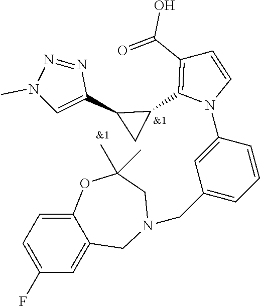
C(C1=CC=CC(N2C=CC(C(=O)O)=C2C2C(C3=CN(C)N=N3)C2)=C1)N1CC2=CC(F)=CC=C2OC(C)(C)C1
